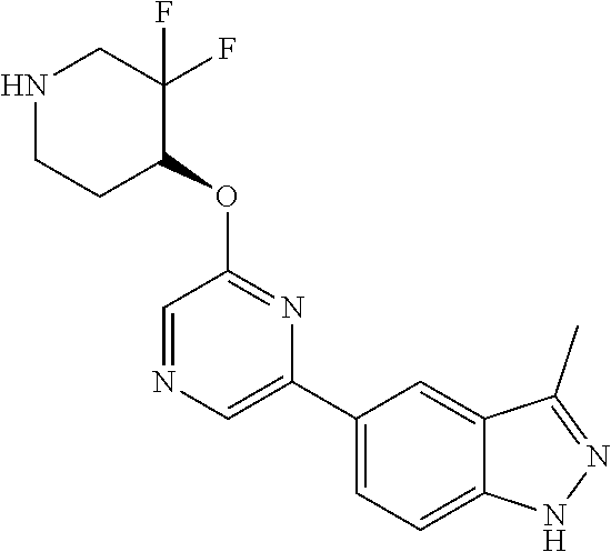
C1(C2=CN=CC(OC3C(F)(F)CNCC3)=N2)=CC=C2C(=C1)C(C)=NN2
